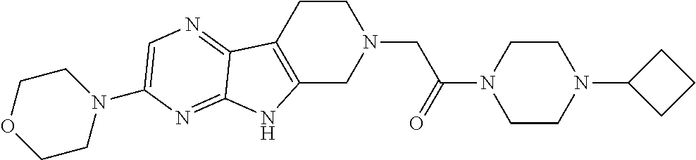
C1CC2=C(CN1CC(N1CCN(C3CCC3)CC1)=O)NC1=NC(N3CCOCC3)=CN=C21
